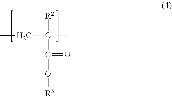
O(C(=O)C(C)(CC)[R2])[R3]
